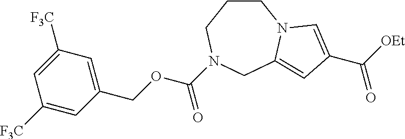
C1CCN(C(OCC2=CC([F3C])=CC([F3C])=C2)=O)CC2=CC(C([OEt])=O)=CN12
